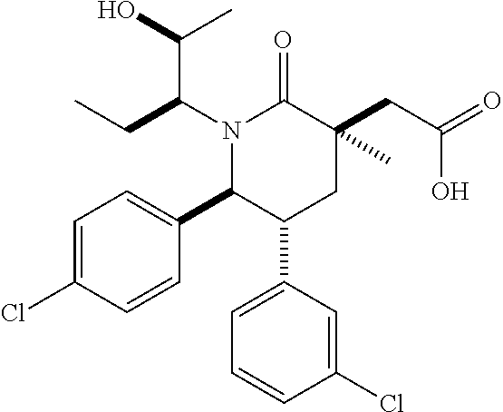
N1(C(CC)C(O)C)C(C2=CC=C(Cl)C=C2)C(C2=CC=CC(Cl)=C2)CC(CC(O)=O)(C)C1=O
